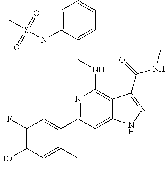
C1=C(N(S(C)(=O)=O)C)C(CNC2=C3C(=CC(C4=CC(F)=C(O)C=C4CC)=N2)NN=C3C(=O)NC)=CC=C1
